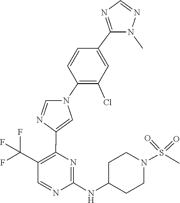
C1C(NC2=NC(C3=CN(C4=C(Cl)C=C(C5=NC=NN5C)C=C4)C=N3)=C(C(F)(F)F)C=N2)CCN(S(=O)(=O)C)C1
